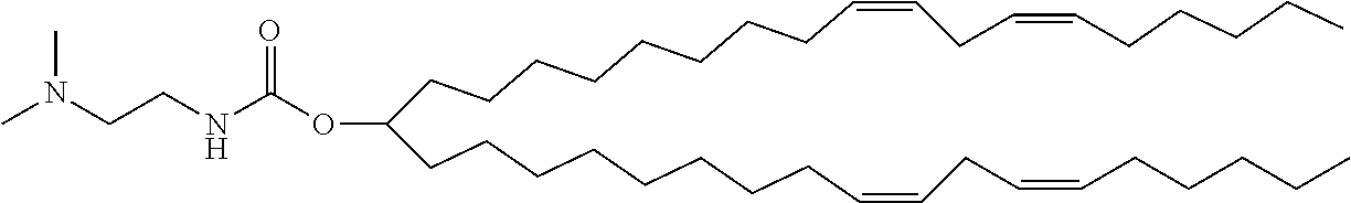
N(CCNC(OC(CCCCCCCCC=CCC=CCCCCC)CCCCCCCCC=CCC=CCCCCC)=O)(C)C
